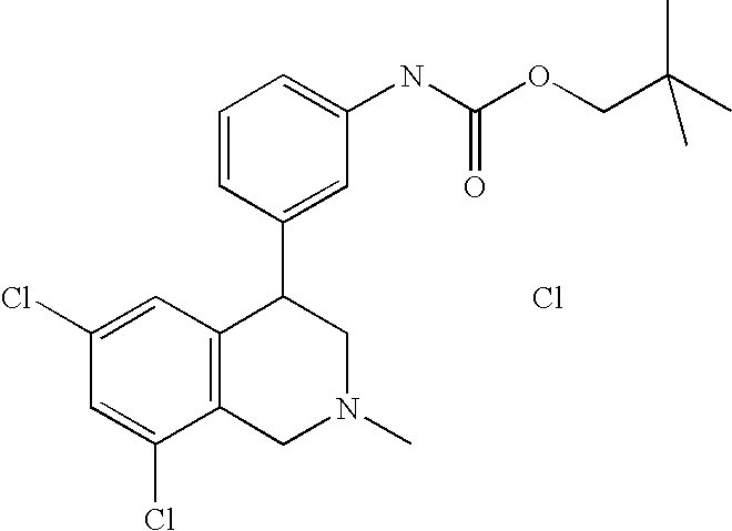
C1(Cl)=CC(Cl)=CC2=C1CN(C)CC2C1=CC(NC(=O)OCC(C)(C)C)=CC=C1.Cl
